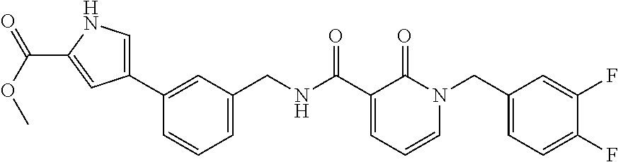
C(C1=CC(C2=CC(CNC(C3=CC=CN(CC4=CC=C(F)C(F)=C4)C3=O)=O)=CC=C2)=CN1)(OC)=O
